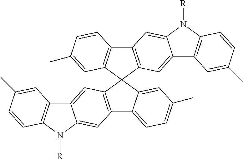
C12=C(N([R])C3=CC4=C(C=C13)C1(C3=C4C=CC(C)=C3)C3=C(C4=CC=C(C)C=C41)C=C1C(=C3)C3=C(N1[R])C=CC(C)=C3)C=CC(C)=C2
